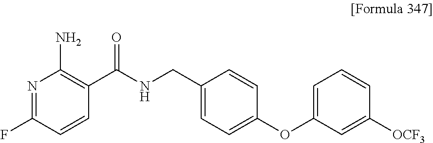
N1=C(F)C=CC(C(NCC2=CC=C(OC3=CC=CC([OCF3])=C3)C=C2)=O)=C1N
